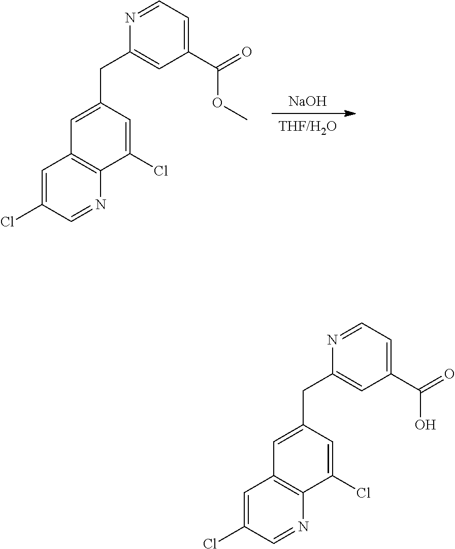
C1(CC2=CC(C(O)=O)=CC=N2)=CC2=C(N=CC(Cl)=C2)C(Cl)=C1.C1(CC2=CC(C(OC)=O)=CC=N2)=CC2=C(N=CC(Cl)=C2)C(Cl)=C1.[THF/H2O].[NaOH]
